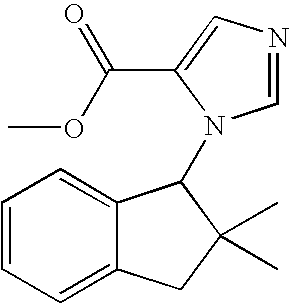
C1=CC=C2C(=C1)C(N1C=NC=C1C(OC)=O)C(C)(C)C2
